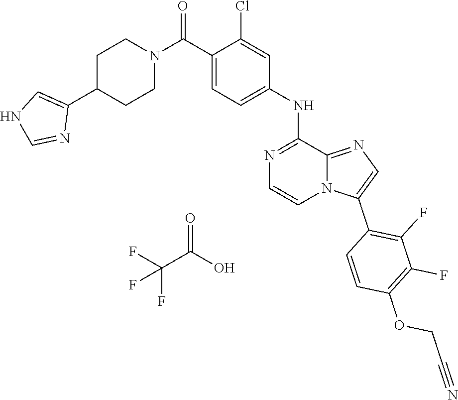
O=C(O)C(F)(F)F.C12=NC=C(C3=C(F)C(F)=C(OCC#N)C=C3)N1C=CN=C2NC1=CC=C(C(N2CCC(C3=CNC=N3)CC2)=O)C(Cl)=C1
